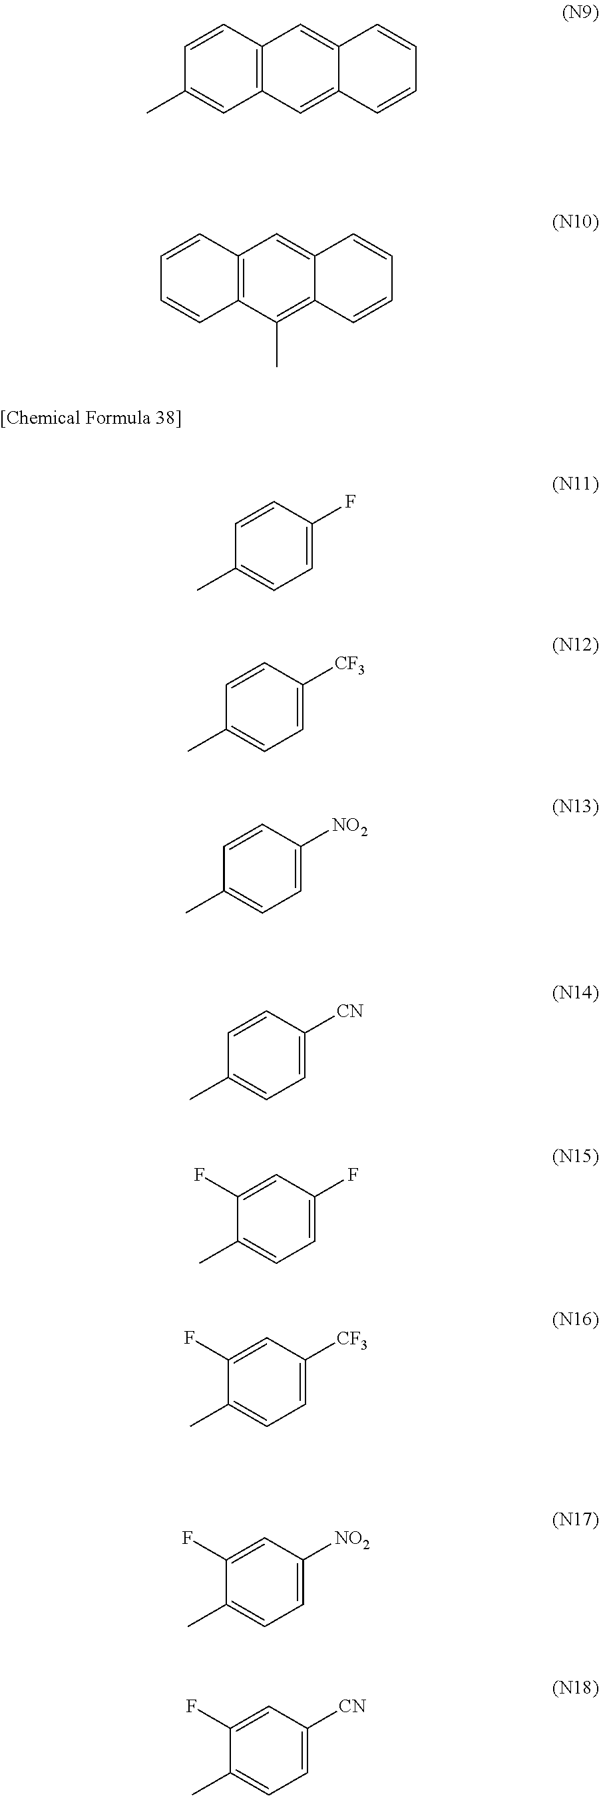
C1=CC(C)=CC2=C1C=C1C(=C2)C=CC=C1.C1=CC=CC2=C1C=C1C(=C2C)C=CC=C1.C1=CC(C)=CC=C1F.C1=CC(C)=CC=C1[CF3].C1=CC(C)=CC=C1[NO2].C1=CC(C)=CC=C1[CN].C1=C(F)C(C)=CC=C1F.C1=C(F)C(C)=CC=C1[CF3].C1=C(F)C(C)=CC=C1[NO2].C1=C(F)C(C)=CC=C1[CN]
